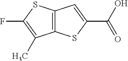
C12=C(SC(C(O)=O)=C1)C(C)=C(F)S2
